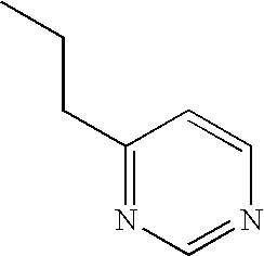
C1(CCC)=NC=NC=C1
